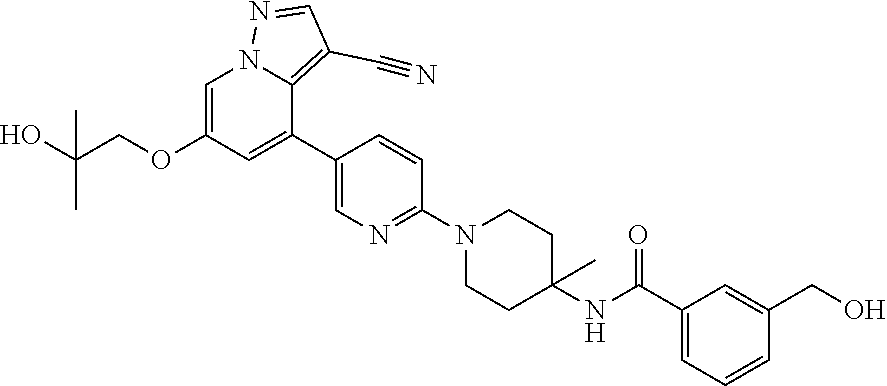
C1=C(OCC(O)(C)C)C=C(C2=CN=C(N3CCC(NC(C4=CC=CC(CO)=C4)=O)(C)CC3)C=C2)C2=C(C#N)C=NN12
